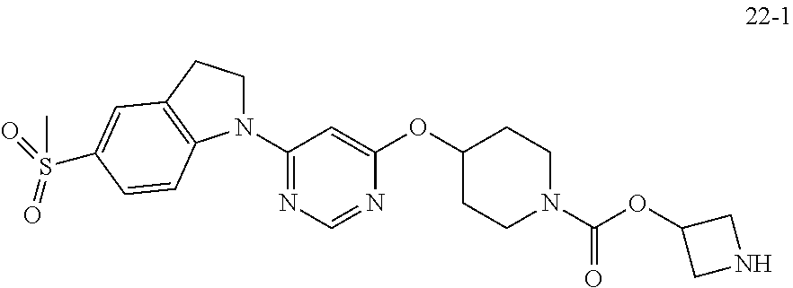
C1(N2CCC3=C2C=CC(S(=O)(=O)C)=C3)=NC=NC(OC2CCN(C(OC3CNC3)=O)CC2)=C1
